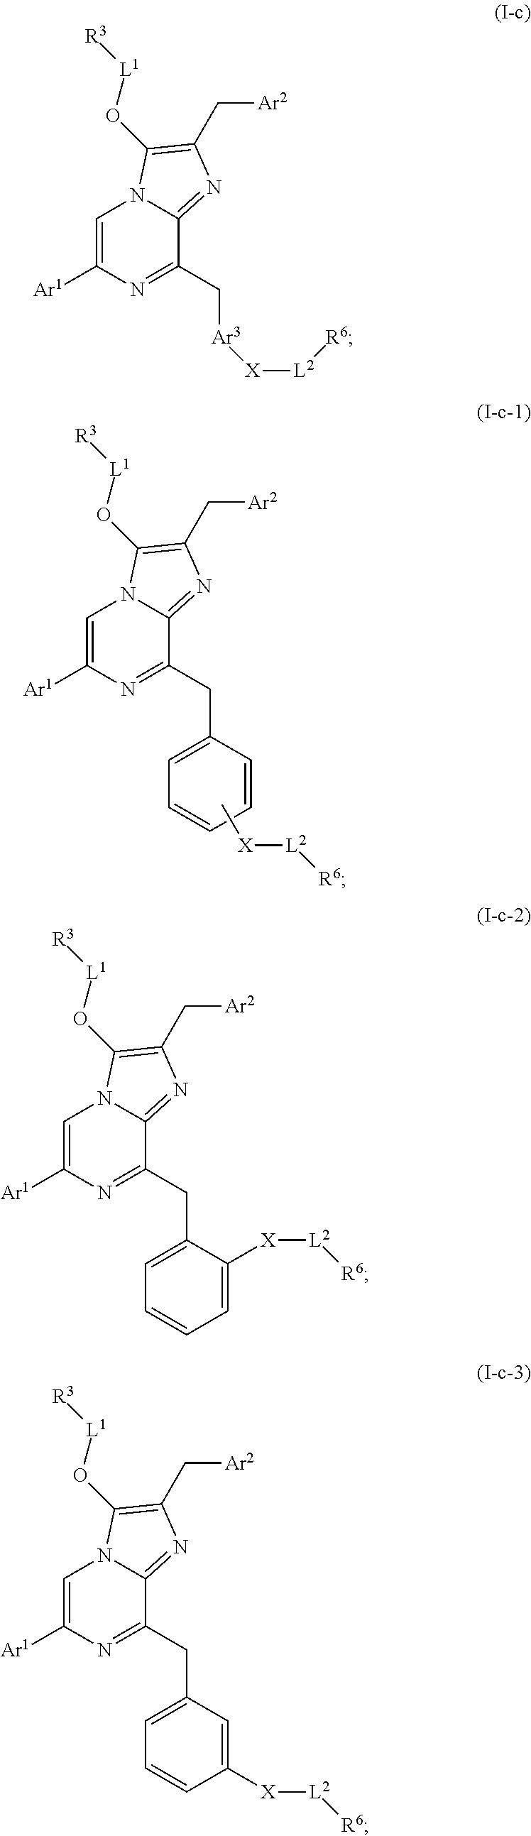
C1=C([Ar1])N=C(CC2=CC=CC=C2)C2=NC(C[Ar2])=C(O[L1][R3])N12.C[X][L2][R6].C1=C([Ar1])N=C(C[Ar3][X][L2][R6])C2=NC(C[Ar2])=C(O[L1][R3])N12.C1=C([Ar1])N=C(CC2=CC=CC=C2[X][L2][R6])C2=NC(C[Ar2])=C(O[L1][R3])N12.C1=C([Ar1])N=C(CC2=CC=CC([X][L2][R6])=C2)C2=NC(C[Ar2])=C(O[L1][R3])N12
